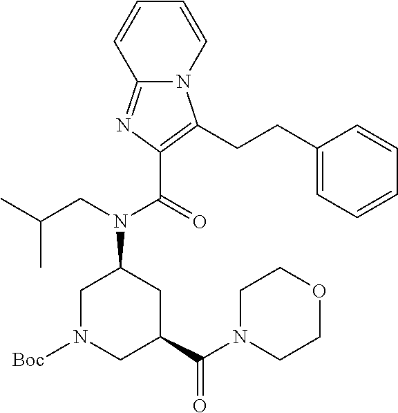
C1N([Boc])CC(C(=O)N2CCOCC2)CC1N(C(C1=C(CCC2=CC=CC=C2)N2C(=N1)C=CC=C2)=O)CC(C)C
